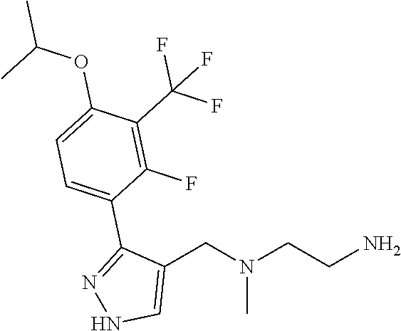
C1(CN(CCN)C)=CNN=C1C1=CC=C(OC(C)C)C(C(F)(F)F)=C1F
